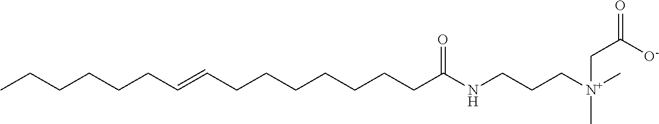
CCCCCCC=CCCCCCCCC(NCCC[N+](C)(C)CC(=O)[O-])=O
